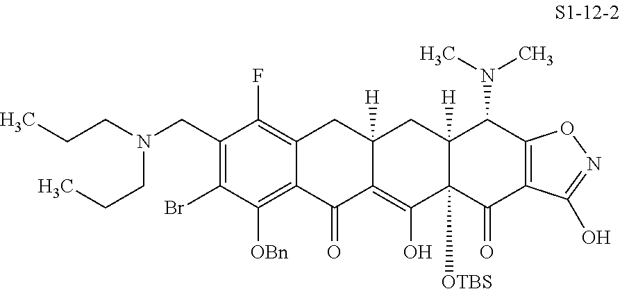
C1(CN(CCC)CCC)=C(Br)C([OBn])=C2C(=C1F)CC1([H])C(=C(O)C3([OTBS])C([H])(C1)C(N(C)C)C1=C(C3=O)C(O)=NO1)C2=O
